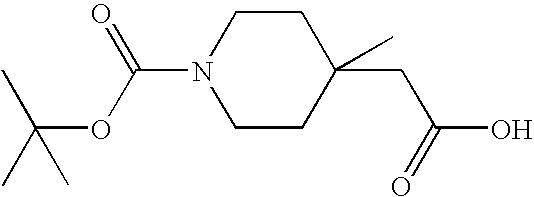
C1CN(C(OC(C)(C)C)=O)CCC1(CC(O)=O)C
